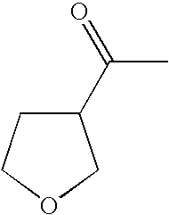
C1(C(C)=O)CCOC1
